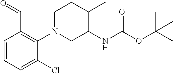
O=CC1=C(N2CC(NC(OC(C)(C)C)=O)C(C)CC2)C(Cl)=CC=C1
